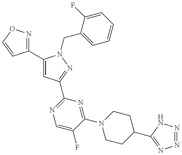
C1(C2=CC(C3=NC=C(F)C(N4CCC(C5=NN=NN5)CC4)=N3)=NN2CC2=CC=CC=C2F)=NOC=C1
